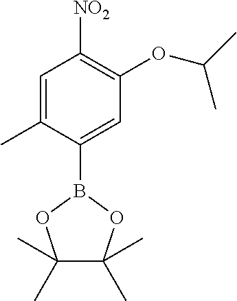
C1=C(C)C(B2OC(C)(C)C(C)(C)O2)=CC(OC(C)C)=C1[NO2]
